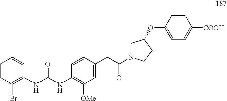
C1=CC(Br)=C(NC(NC2=C([OMe])C=C(CC(=O)N3CCC(OC4=CC=C([COOH])C=C4)C3)C=C2)=O)C=C1
